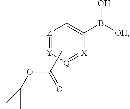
C1(B([OH])O)=C[Z]=[Y][Q]=[X]1.CC(=O)OC(C)(C)C
